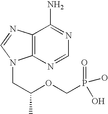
C12=C(N=CN=C1N)N(CC(C)OCP(=O)(O)O)C=N2
